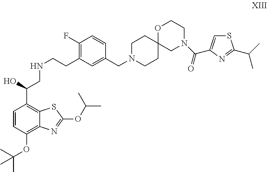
C1=CC(OC(C)(C)C)=C2C(=C1C(O)CNCCC1=C(F)C=CC(CN3CCC4(CC3)OCCN(C(=O)C3=CSC(C(C)C)=N3)C4)=C1)SC(OC(C)C)=N2
